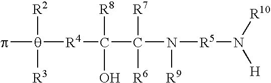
p[q]([R2])([R3])[R4]C([R8])(O)C([R7])([R6])N([R9])[R5]N([H])[R10]
